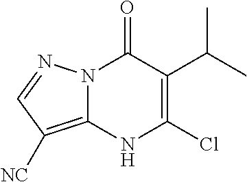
N12C(=C([NC])C=N1)NC(Cl)=C(C(C)C)C2=O
